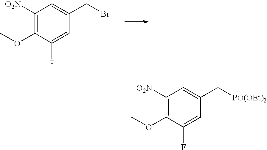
C1([O2N])=C(OC)C(F)=CC(CBr)=C1.C1([O2N])=C(OC)C(F)=CC(C[PO(OEt)2])=C1
